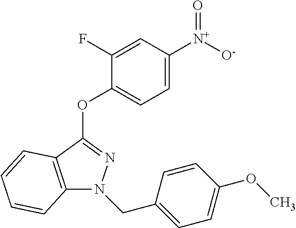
C1(F)=CC([N+]([O-])=O)=CC=C1OC1=NN(CC2=CC=C(OC)C=C2)C2=C1C=CC=C2
